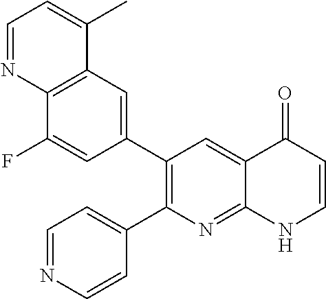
C12=C(C=C(C3=C(C4=CC=NC=C4)N=C4C(=C3)C(=O)C=CN4)C=C1F)C(C)=CC=N2
